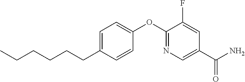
C1=C(CCCCCC)C=CC(OC2=NC=C(C(N)=O)C=C2F)=C1
